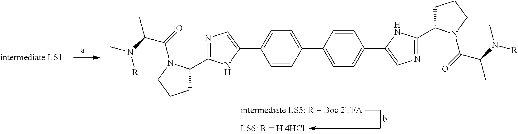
C1C(C2=NC=C(C3=CC=C(C4=CC=C(C5=CN=C(C6CCCN6C(=O)C(N(C)[R])C)N5)C=C4)C=C3)N2)N(C(=O)C(N(C)[R])C)CC1
